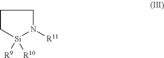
C1C[Si]([R9])([R10])N([R11])C1
